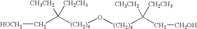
C(C([(CH2)4]O[(CH2)4]C(C[CH2OH])([CH3CH2])[CH2CH3])([CH3CH2])[CH2CH3])[HOCH2]
